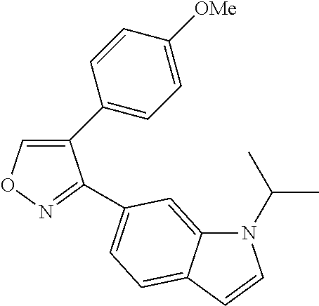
C1(C2=CC=C([OMe])C=C2)=CON=C1C1=CC=C2C(=C1)N(C(C)C)C=C2
